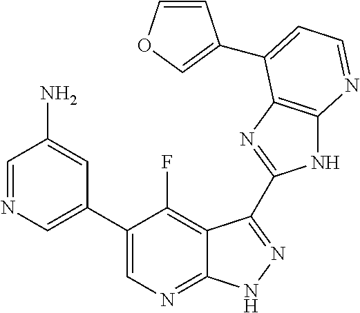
C1=NC=C(C2=CN=C3C(=C2F)C(C2=NC4=C(N2)N=CC=C4C2=COC=C2)=NN3)C=C1N
